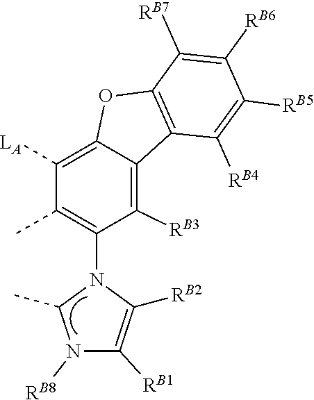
C1([LA])=C2C(=C([RB3])C(N3C(C)N([RB8])C([RB1])=C3[RB2])=C1C)C1=C(O2)C([RB7])=C([RB6])C([RB5])=C1[RB4]
